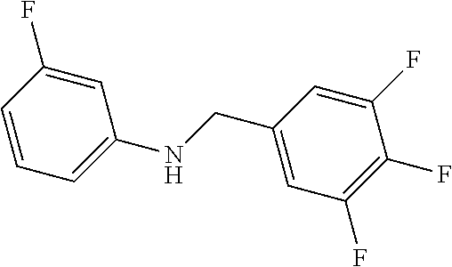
C1=C(F)C=CC=C1NCC1=CC(F)=C(F)C(F)=C1
